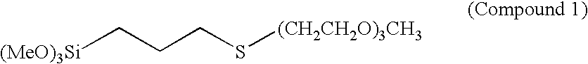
[(MeO)3Si]CCCS[(CH2CH2O)3CH3]
